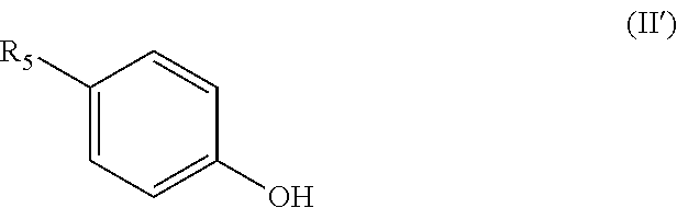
C1([R5])=CC=C(O)C=C1
